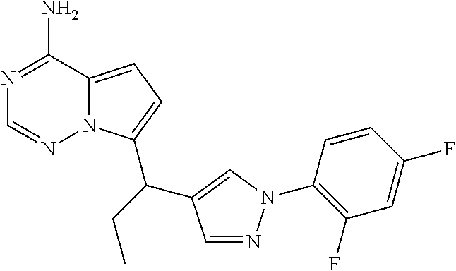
C12=CC=C(C(C3=CN(C4=C(F)C=C(F)C=C4)N=C3)CC)N1N=CN=C2N
